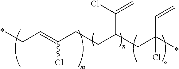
CCC=C(CCC(CC(C)(Cl)C=C)C(=C)Cl)Cl
